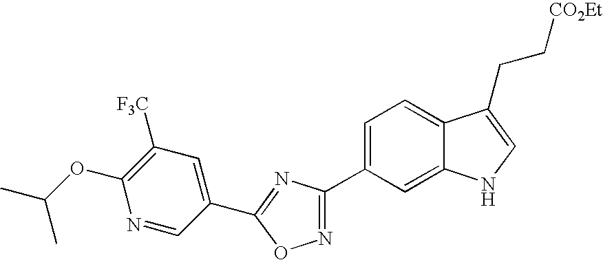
C1=C(C2=NOC(C3=CC([F3C])=C(OC(C)C)N=C3)=N2)C=C2C(=C1)C(CC[CO2Et])=CN2
